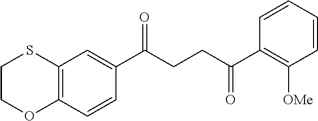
C12=C(C=CC(C(CCC(C3=C([OMe])C=CC=C3)=O)=O)=C1)OCCS2
